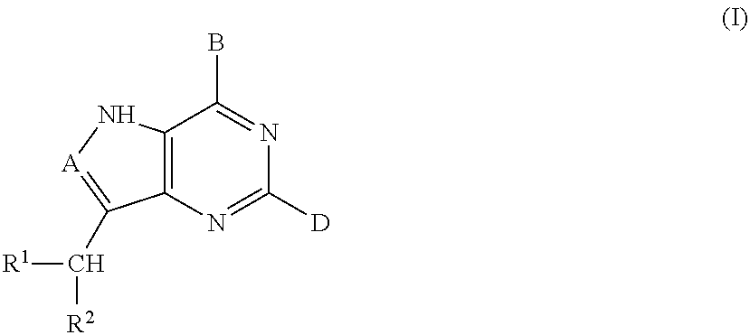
C12=C(N=C([D])N=C1B)C(C([R1])[R2])=[A]N2
